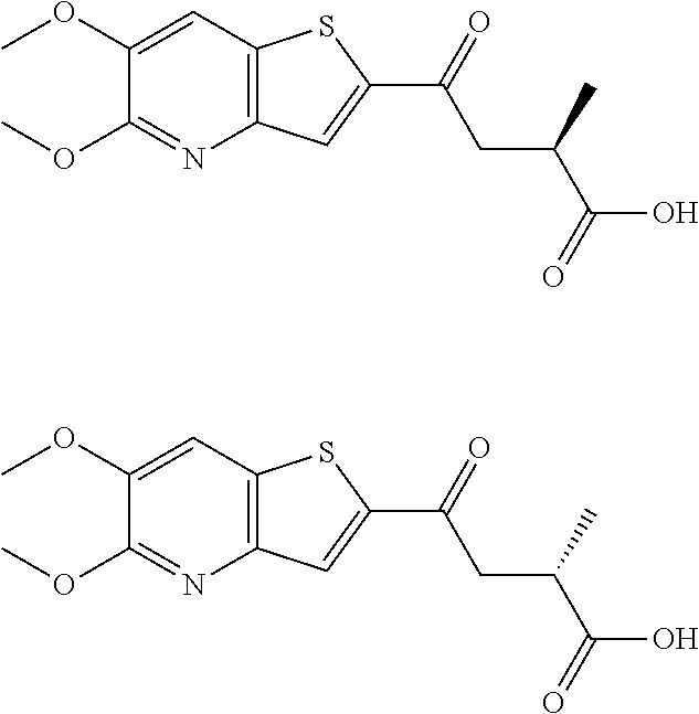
C1(OC)=CC2=C(N=C1OC)C=C(C(=O)CC(C(O)=O)C)S2.C1(OC)=CC2=C(N=C1OC)C=C(C(=O)CC(C(O)=O)C)S2
